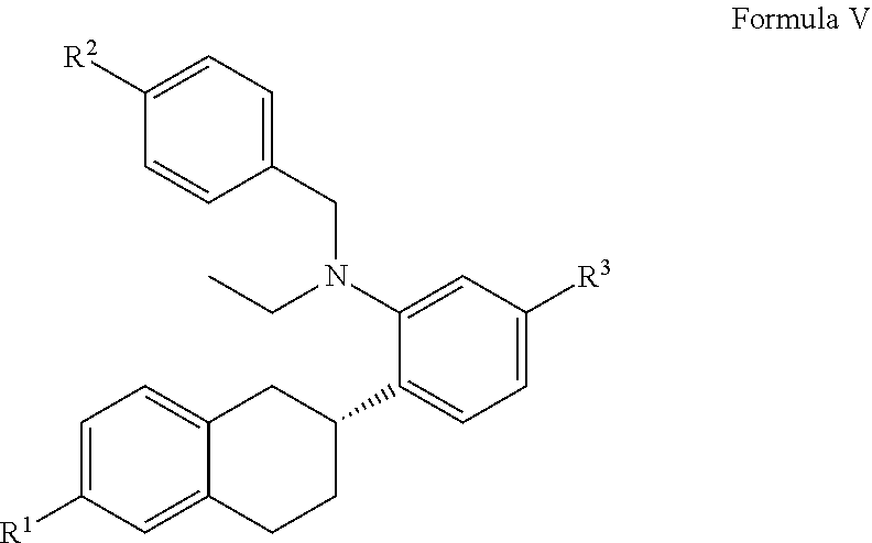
C1=C([R1])C=C2C(=C1)CC(C1=CC=C([R3])C=C1N(CC)CC1=CC=C([R2])C=C1)CC2
